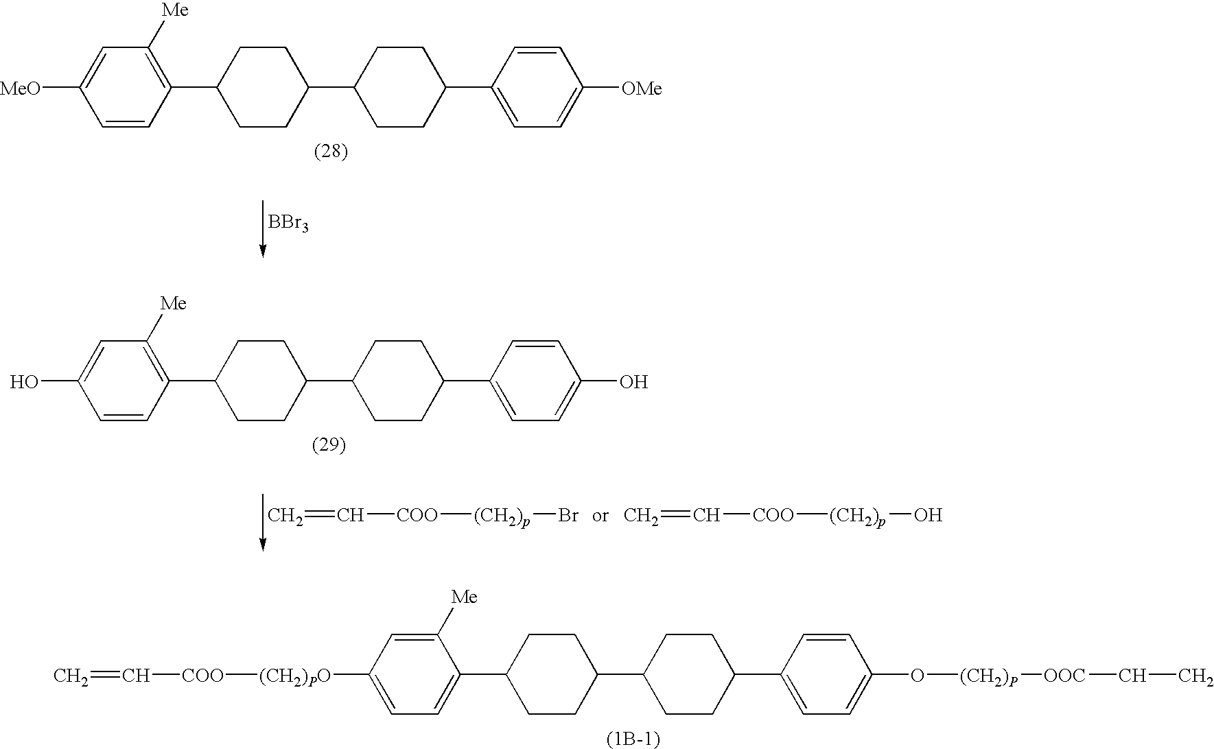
C=C[COO][(CH2)PO]C1=CC=C(C2CCC(C3CCC(C4=CC=C(O[(CH2)P][OOC]CC)C=C4)CC3)CC2)C([Me])=C1.C1=CC(C2CCC(C3CCC(C4=CC=C([OMe])C=C4)CC3)CC2)=C([Me])C=C1[MeO].[BBr3].C1=CC(C2CCC(C3CCC(C4=CC=C(O)C=C4)CC3)CC2)=C([Me])C=C1O.C=C[COO][(CH2)p]Br.C=C[COO][(CH2)p]O
